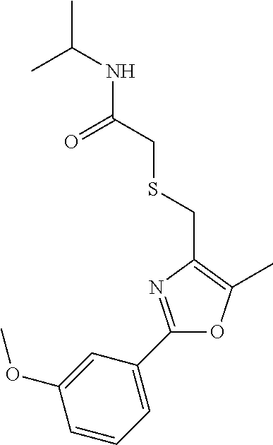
CC(NC(CSCC1=C(C)OC(C2=CC=CC(OC)=C2)=N1)=O)C
